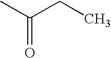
C(CC)(C)=O
